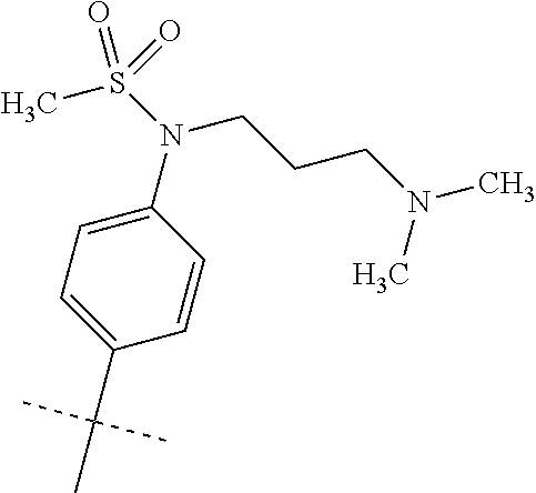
C1=C(N(CCCN(C)C)S(C)(=O)=O)C=CC(C(C)(C)C)=C1
